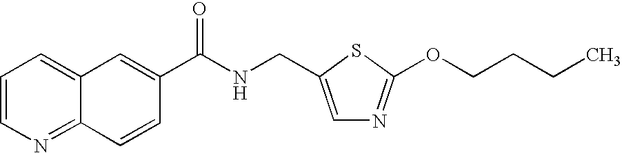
C1=C2C(=NC=C1)C=CC(C(NCC1=CN=C(OCCCC)S1)=O)=C2
